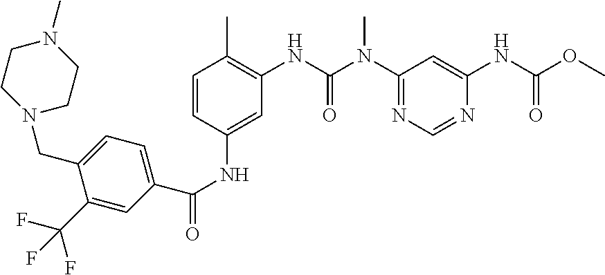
C1=CC(NC(=O)C2=CC=C(CN3CCN(C)CC3)C(C(F)(F)F)=C2)=CC(NC(N(C2=NC=NC(NC(=O)OC)=C2)C)=O)=C1C
